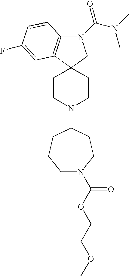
N1(C(N(C)C)=O)C2=C(C3(C1)CCN(C1CCN(C(OCCOC)=O)CCC1)CC3)C=C(F)C=C2
